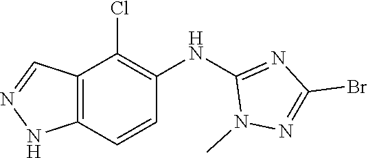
C12=C(NN=C1)C=CC(NC1=NC(Br)=NN1C)=C2Cl
